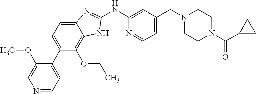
N1=CC=C(C2=CC=C3C(=C2OCC)NC(NC2=CC(CN4CCN(C(=O)C5CC5)CC4)=CC=N2)=N3)C(OC)=C1
